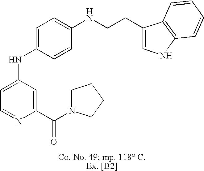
C1=C(NC2=CC=C(NCCC3=CNC4=C3C=CC=C4)C=C2)C=C(C(N2CCCC2)=O)N=C1
